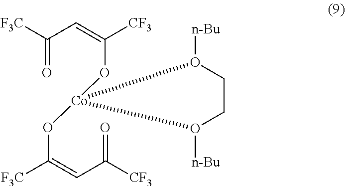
[F3C]C(C=C([CF3])O[Co]1(OC([F3C])=CC([CF3])=O)O([n-Bu])CCO1[n-Bu])=O
